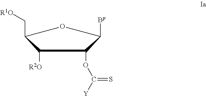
C1([R2O])C(C[R1O])OC([Bp])C1OC([Y])=S
